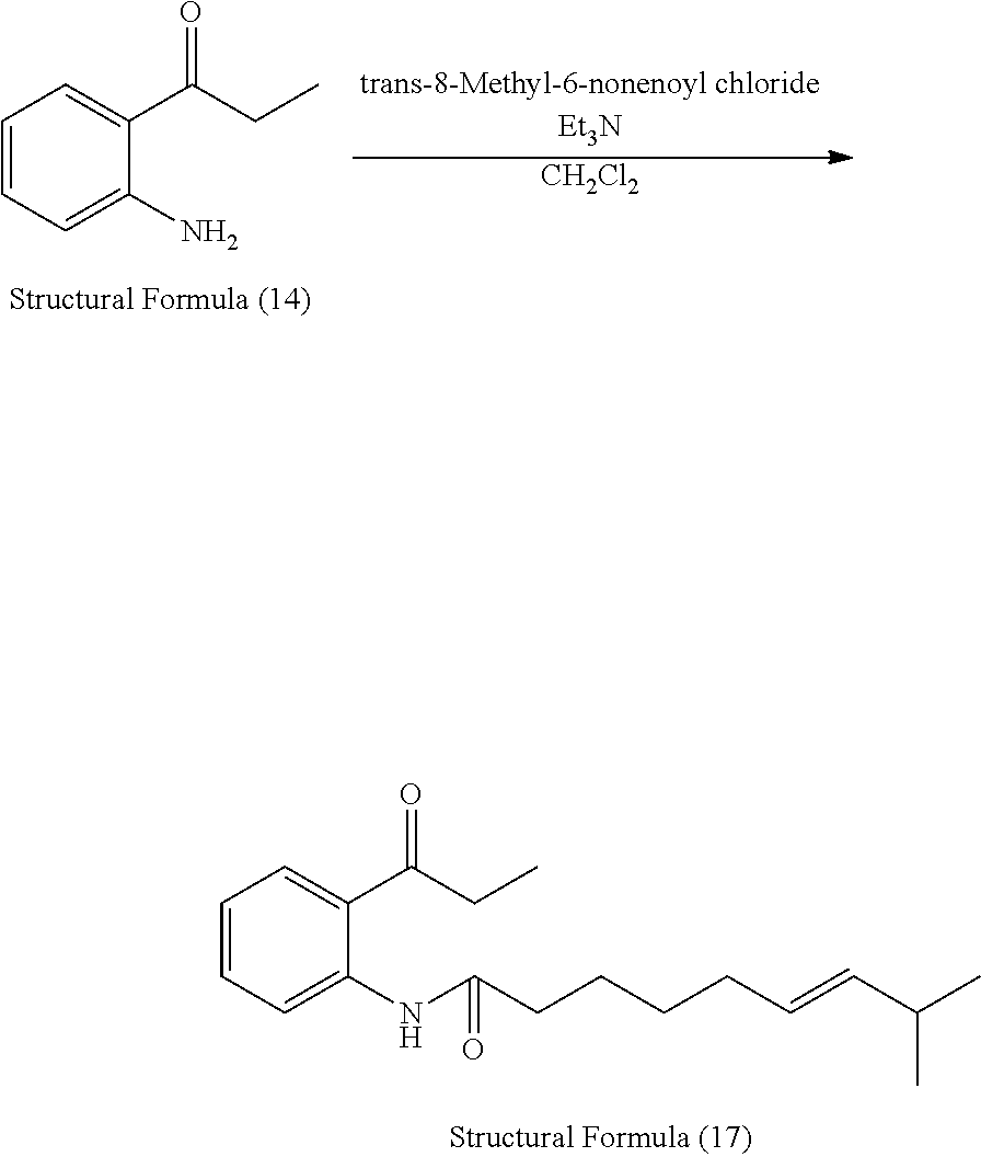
C1=CC=C(N)C(C(CC)=O)=C1.[CH2Cl2].C1=CC=C(NC(CCCCC=CC(C)C)=O)C(C(CC)=O)=C1
